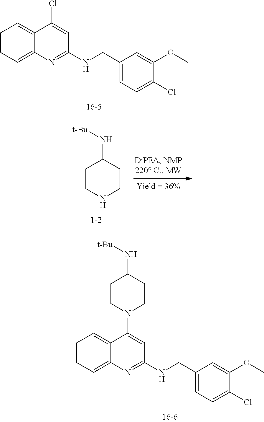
C1=CC=C2C(=C1)C(Cl)=CC(NCC1=CC=C(Cl)C(OC)=C1)=N2.C1CNCCC1N[t-Bu].C1=CC=C2C(=C1)C(N1CCC(N[t-Bu])CC1)=CC(NCC1=CC=C(Cl)C(OC)=C1)=N2
